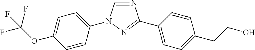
N1=CN(C2=CC=C(OC(F)(F)F)C=C2)N=C1C1=CC=C(CCO)C=C1
